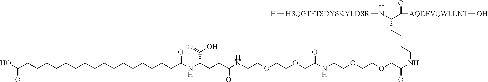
C(CC(NCCOCCOCC(NCCOCCOCC(NCCCCC(N[HSQGTFTSDYSKYLDSR][H])C(=O)[AQDFVQWLLNT]O)=O)=O)=O)C(NC(=O)CCCCCCCCCCCCCCCCC(O)=O)C(=O)O
